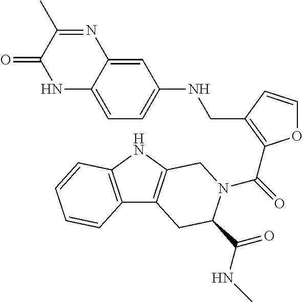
C1=C2C(=CC=C1NCC1=C(C(=O)N3C(C(=O)NC)CC4=C(NC5=C4C=CC=C5)C3)OC=C1)NC(=O)C(C)=N2
